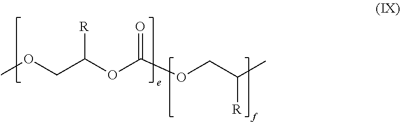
[R]C(OC(OCC(C)[R])=O)COC
